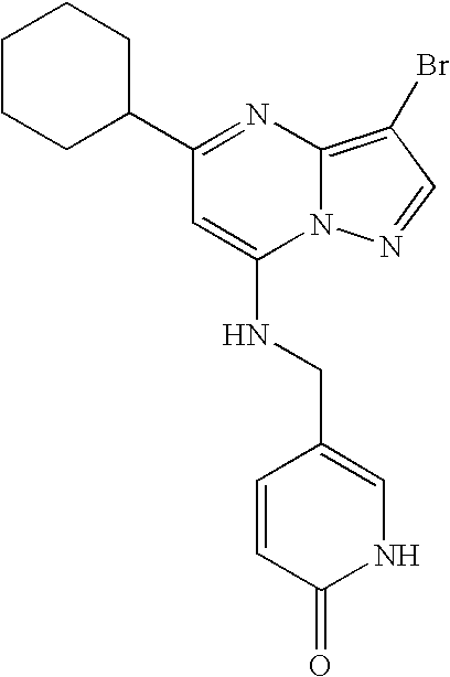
C1(C2CCCCC2)=NC2=C(Br)C=NN2C(NCC2=CNC(=O)C=C2)=C1
